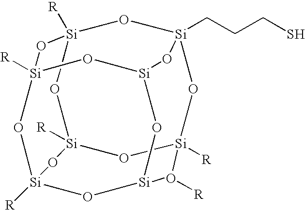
O1[Si]2([R])O[Si]3([R])O([R])[Si]4O[Si]([R])(O[Si]5([R])O[Si](O4)O[Si](CCCS)(O[Si]1([R])O5)O3)O2
